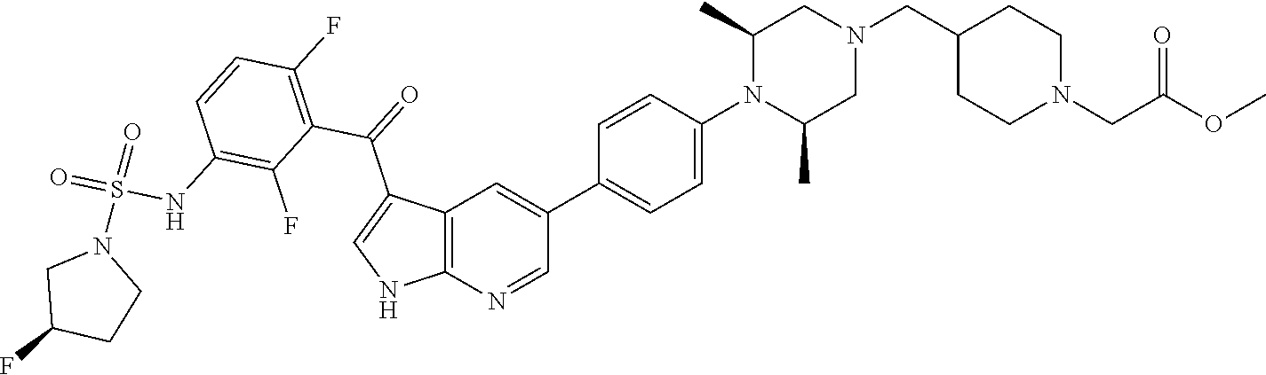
C12=C(N=CC(C3=CC=C(N4C(C)CN(CC5CCN(CC(=O)OC)CC5)CC4C)C=C3)=C1)NC=C2C(=O)C1=C(F)C=CC(NS(N2CC(F)CC2)(=O)=O)=C1F
